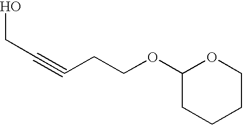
OCC#CCCOC1CCCCO1
